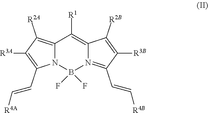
C12=C([R2A])C([R3A])=C(C=C[R4A])N1B(F)(F)N1=C(C=C[R4B])C([R3B])=C([R2B])C1=C2[R1]
